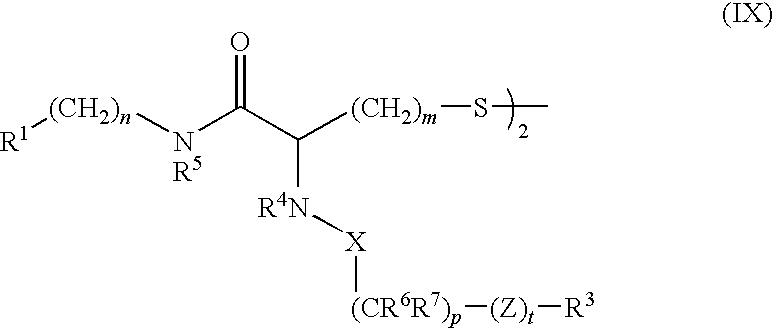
[(CH2)n]([NR5]C(C([(CH2)m]SC)[R4N][X][(CR6R7)p][(Z)t][R3])=O)[R1]
